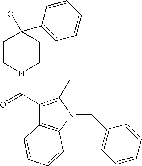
C1(C(=O)N2CCC(O)(C3=CC=CC=C3)CC2)=C(C)N(CC2=CC=CC=C2)C2=C1C=CC=C2
